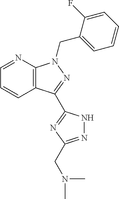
C12=C(N=CC=C1)N(CC1=CC=CC=C1F)N=C2C1=NC(CN(C)C)=NN1
